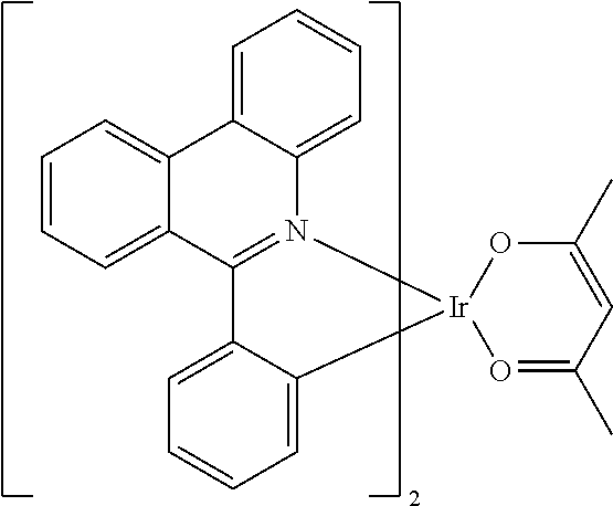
C1=CC=C2C(=C1)C1=CC=CC=C1N1=C2C2=CC=CC=C2[Ir]12O=C(C)C=C(C)O2
